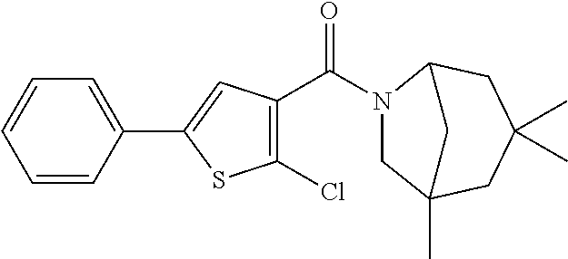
N1(C(C2=C(Cl)SC(C3=CC=CC=C3)=C2)=O)CC2(C)CC(C)(C)CC1C2
